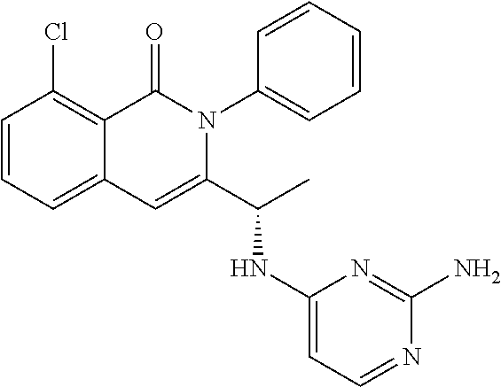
C1=CC=C2C(=C1Cl)C(=O)N(C1=CC=CC=C1)C(C(NC1=CC=NC(N)=N1)C)=C2
